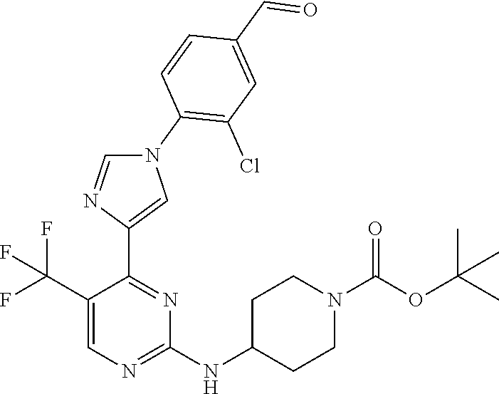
C1(C(F)(F)F)=CN=C(NC2CCN(C(OC(C)(C)C)=O)CC2)N=C1C1=CN(C2=C(Cl)C=C(C=O)C=C2)C=N1
